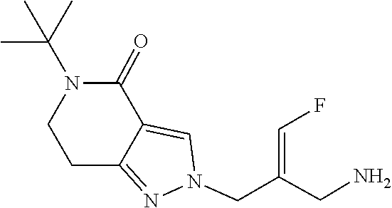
C1CC2=NN(CC(CN)=CF)C=C2C(=O)N1C(C)(C)C
